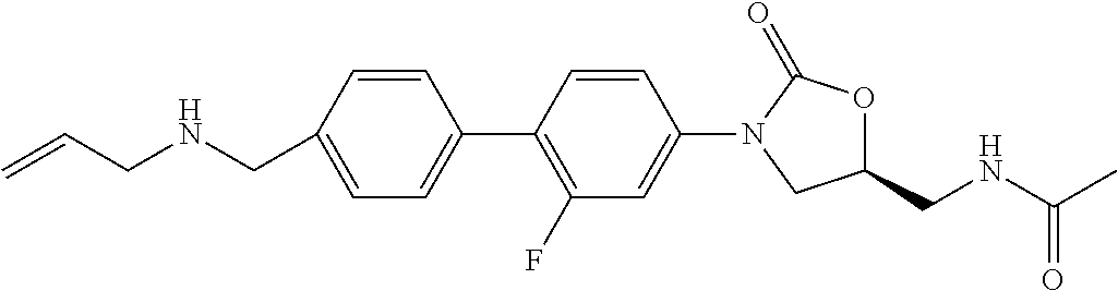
C1(CNCC=C)=CC=C(C2=C(F)C=C(N3C(=O)OC(CNC(C)=O)C3)C=C2)C=C1
